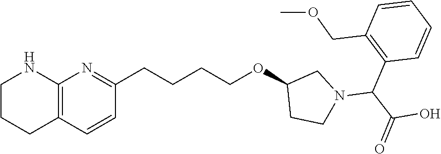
C12=C(C=CC(CCCCOC3CN(C(C(O)=O)C4=C(COC)C=CC=C4)CC3)=N1)CCCN2
